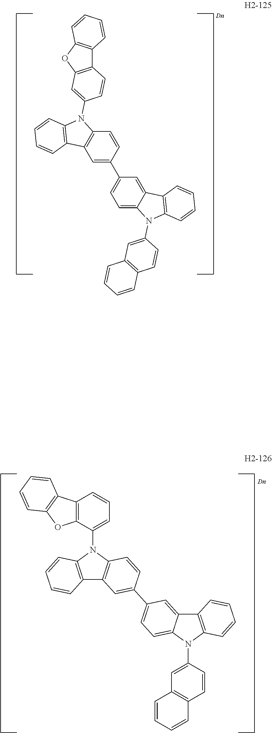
C1=C(C2=CC=C3C(=C2)C2=C(N3C3=CC4=C(C=C3)C=CC=C4)C=CC=C2)C=CC2=C1C1=C(N2C2=CC3=C(C=C2)C2=C(O3)C=CC=C2)C=CC=C1.C1=C(C2=CC=C3C(=C2)C2=C(N3C3=CC4=C(C=C3)C=CC=C4)C=CC=C2)C=CC2=C1C1=C(N2C2=CC=CC3=C2OC2=C3C=CC=C2)C=CC=C1
